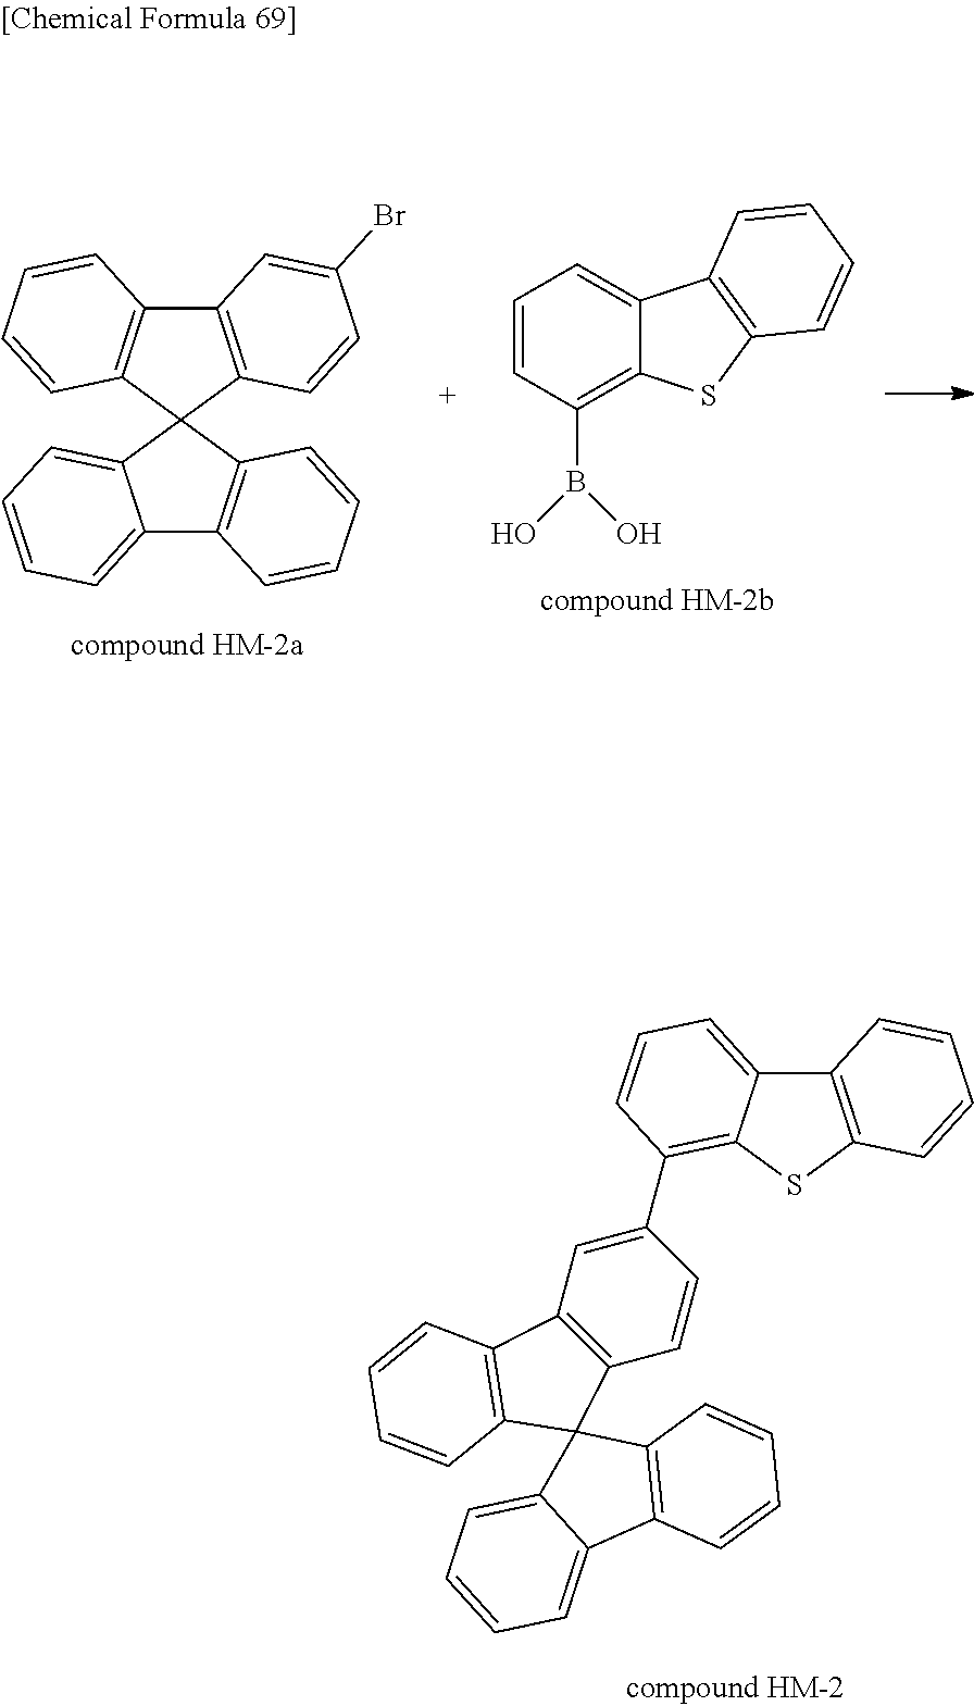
C12=C(SC3=C(C4=CC5=C(C=C4)C4(C6=C5C=CC=C6)C5=CC=CC=C5C5=C4C=CC=C5)C=CC=C13)C=CC=C2.C12=CC=CC=C1C1(C3=C2C=CC=C3)C2=C(C3=C1C=CC(Br)=C3)C=CC=C2.C1=CC(B(O)O)=C2C(=C1)C1=C(S2)C=CC=C1
